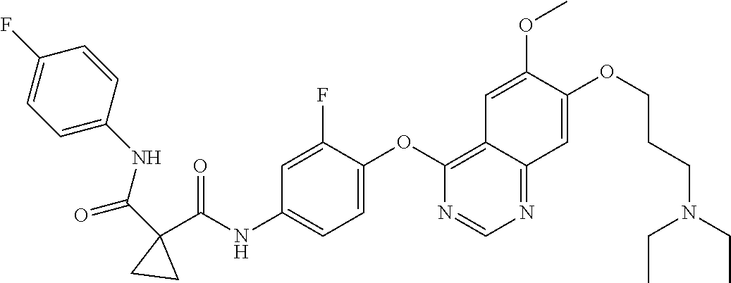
O=C(C1(C(NC2=CC=C(OC3=C4C(=NC=N3)C=C(OCCCN(CC)CC)C(OC)=C4)C(F)=C2)=O)CC1)NC1=CC=C(F)C=C1
